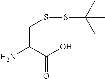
C(C(C(O)=O)N)SSC(C)(C)C
